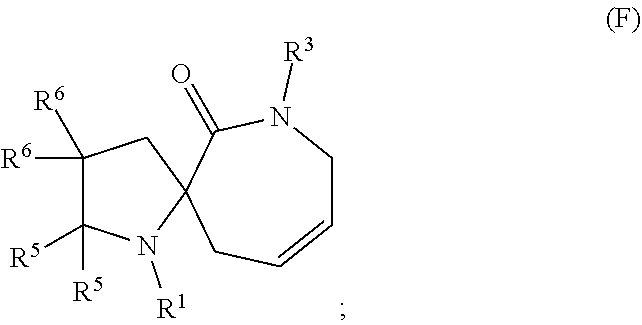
C1([R6])([R6])C([R5])([R5])N([R1])C2(C1)CC=CCN([R3])C2=O
